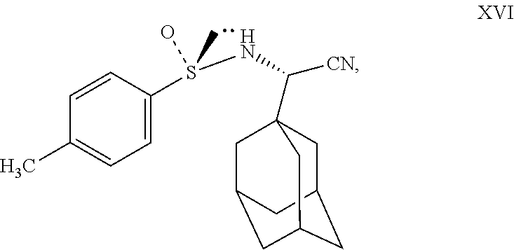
C1C2CC3CC(CC1(C([CN])NS(O)(C)C1=CC=C(C)C=C1)C3)C2
